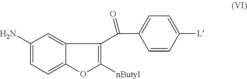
C1(N)=CC=C2C(=C1)C(C(C1=CC=C([L])C=C1)=O)=C([nButyl])O2
